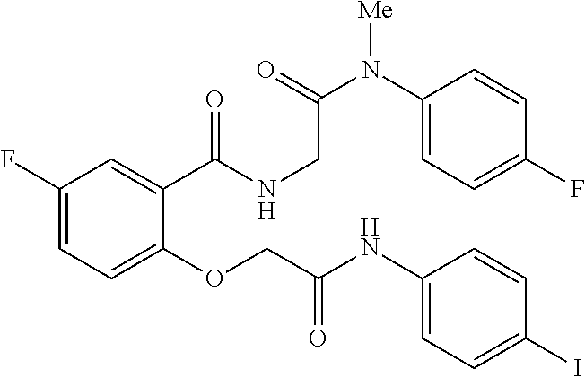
C1(F)=CC=C(OCC(NC2=CC=C(I)C=C2)=O)C(C(=O)NCC(N(C2=CC=C(F)C=C2)[Me])=O)=C1
